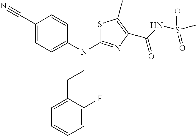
C1(C#N)=CC=C(N(CCC2=CC=CC=C2F)C2=NC(C(=O)NS(C)(=O)=O)=C(C)S2)C=C1
